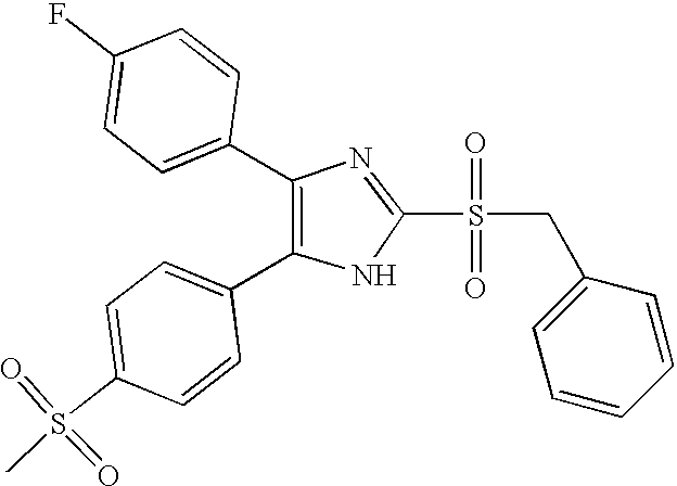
N1=C(S(CC2=CC=CC=C2)(=O)=O)NC(C2=CC=C(S(C)(=O)=O)C=C2)=C1C1=CC=C(F)C=C1
